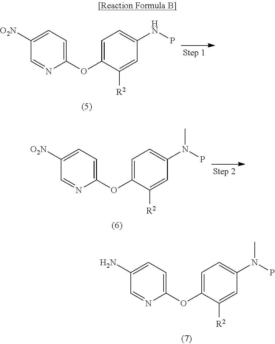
C1=C(OC2=CC=C(N)C=N2)C([R2])=CC(N(P)C)=C1.C1=C(OC2=CC=C([O2N])C=N2)C([R2])=CC(NP)=C1.C1=C(OC2=CC=C([O2N])C=N2)C([R2])=CC(N(P)C)=C1
